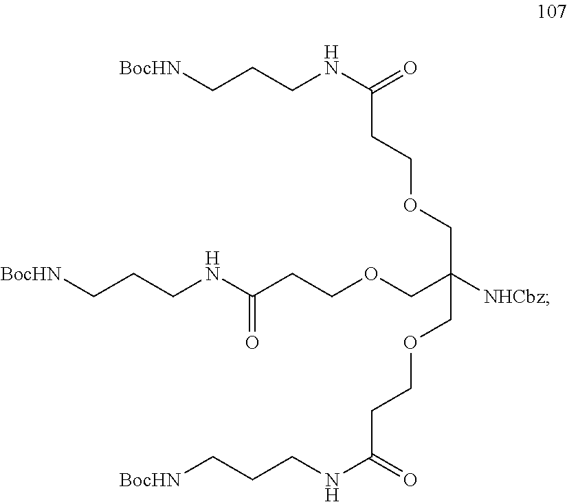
[BocHN]CCCNC(CCOCC(COCCC(NCCC[BocHN])=O)(COCCC(NCCC[BocHN])=O)[NHCbz])=O
